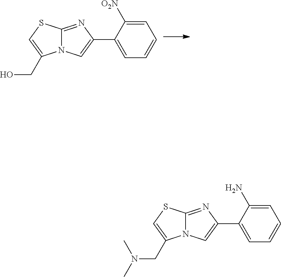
N12C(=NC(C3=CC=CC=C3[O2N])=C1)SC=C2CO.N12C(=NC(C3=CC=CC=C3N)=C1)SC=C2CN(C)C
